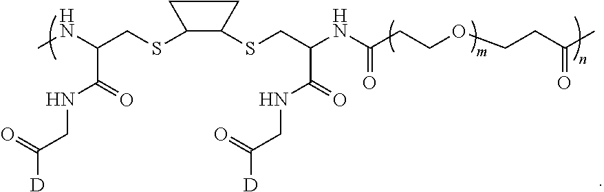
S(C1CCC1SCC(NC(CCOCCC(C)=O)=O)C(=O)NCC(=O)[D])CC(NC)C(=O)NCC(=O)[D]
